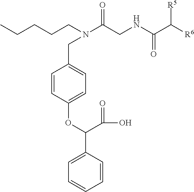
N(C(=O)CNC(C([R6])[R5])=O)(CCCCC)CC1=CC=C(OC(C(=O)O)C2=CC=CC=C2)C=C1
